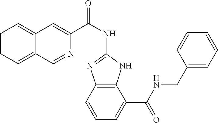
C1=CC=C2C(=C1)C=C(C(NC1=NC3=C(N1)C(C(NCC1=CC=CC=C1)=O)=CC=C3)=O)N=C2
